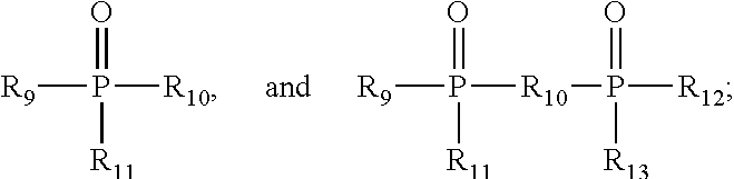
[R9]P(=O)([R10])[R11].[R9]P(=O)([R10]P([R12])(=O)[R13])[R11]
